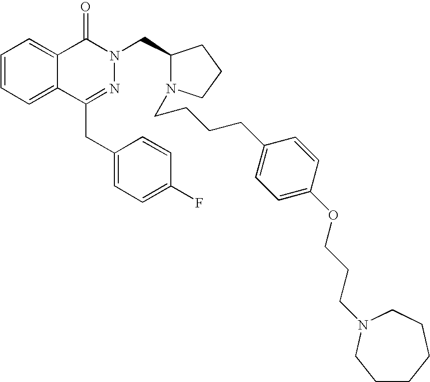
C1=CC=C2C(=C1)C(=O)N(CC1N(CCCCC3=CC=C(OCCCN4CCCCCC4)C=C3)CCC1)N=C2CC1=CC=C(F)C=C1
